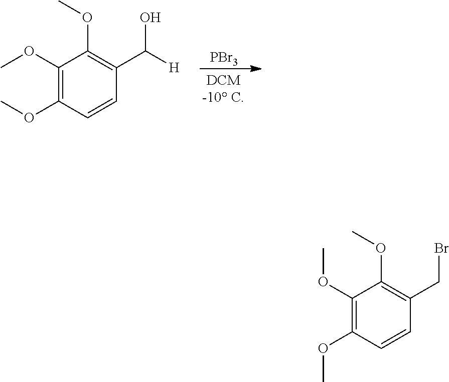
[PBr3].C1(OC)=C(OC)C=CC(C([H])O)=C1OC.C1(OC)=C(OC)C=CC(CBr)=C1OC
